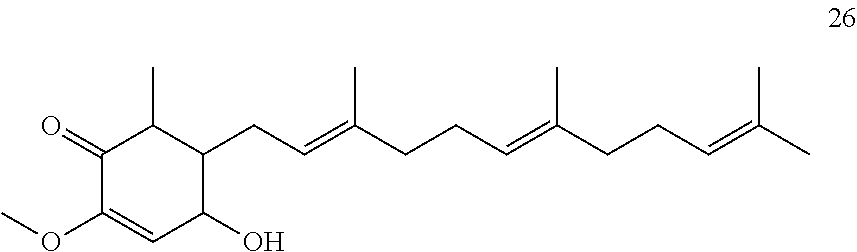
C1(=O)C(OC)=CC(O)C(CC=C(CCC=C(CCC=C(C)C)C)C)C1C
